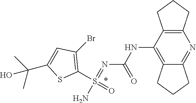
N(C1=C2C(=NC3=C1CCC3)CCC2)C(N=S(N)(C1=C(Br)C=C(C(C)(C)O)S1)=O)=O
